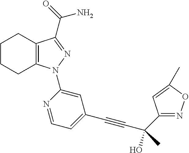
C12=C(C(C(=O)N)=NN1C1=CC(C#CC(C3=NOC(C)=C3)(O)C)=CC=N1)CCCC2
